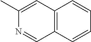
C1(C)=CC2=C(C=N1)C=CC=C2
